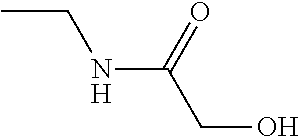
CCNC(CO)=O
